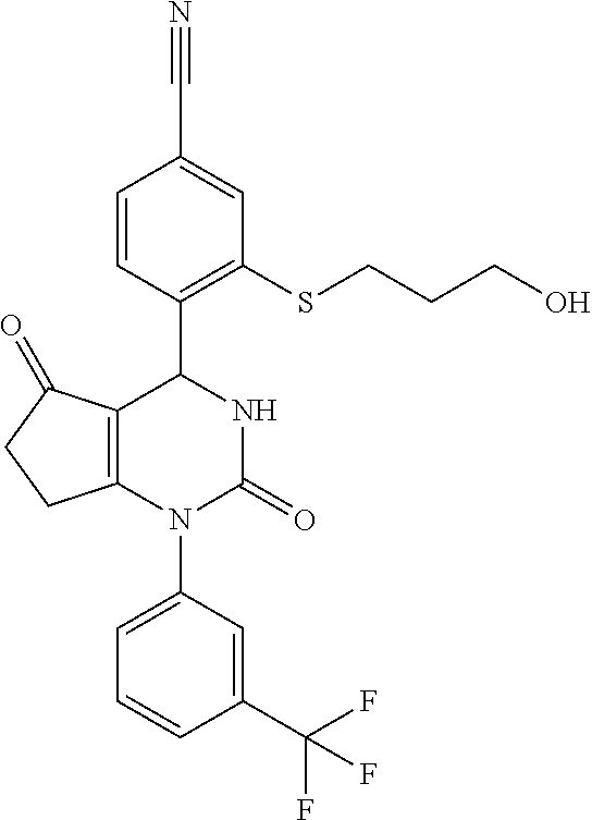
C1=CC(C2C3=C(N(C4=CC=CC(C(F)(F)F)=C4)C(=O)N2)CCC3=O)=C(SCCCO)C=C1C#N
